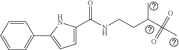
C1=CC=CC=C1C1=CC=C(C(NCCC(C(=O)(=O)C)C)=O)N1
